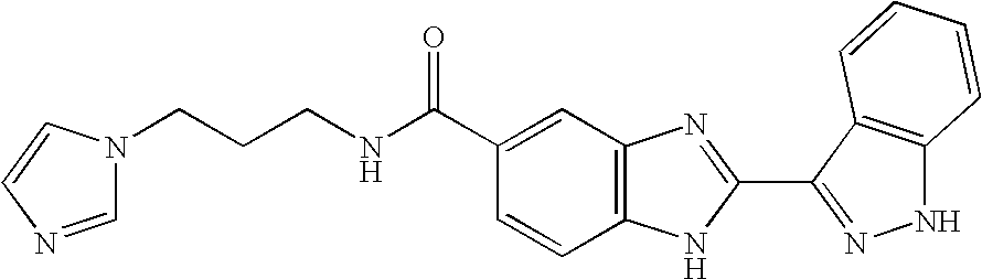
C1(C(NCCCN2C=NC=C2)=O)=CC2=C(C=C1)NC(C1=NNC3=C1C=CC=C3)=N2
